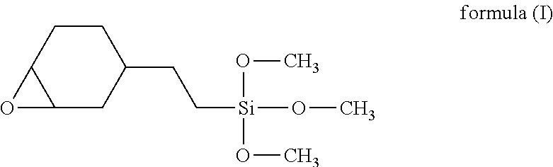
C1CC2C(CC1CC[Si](OC)(OC)OC)O2
